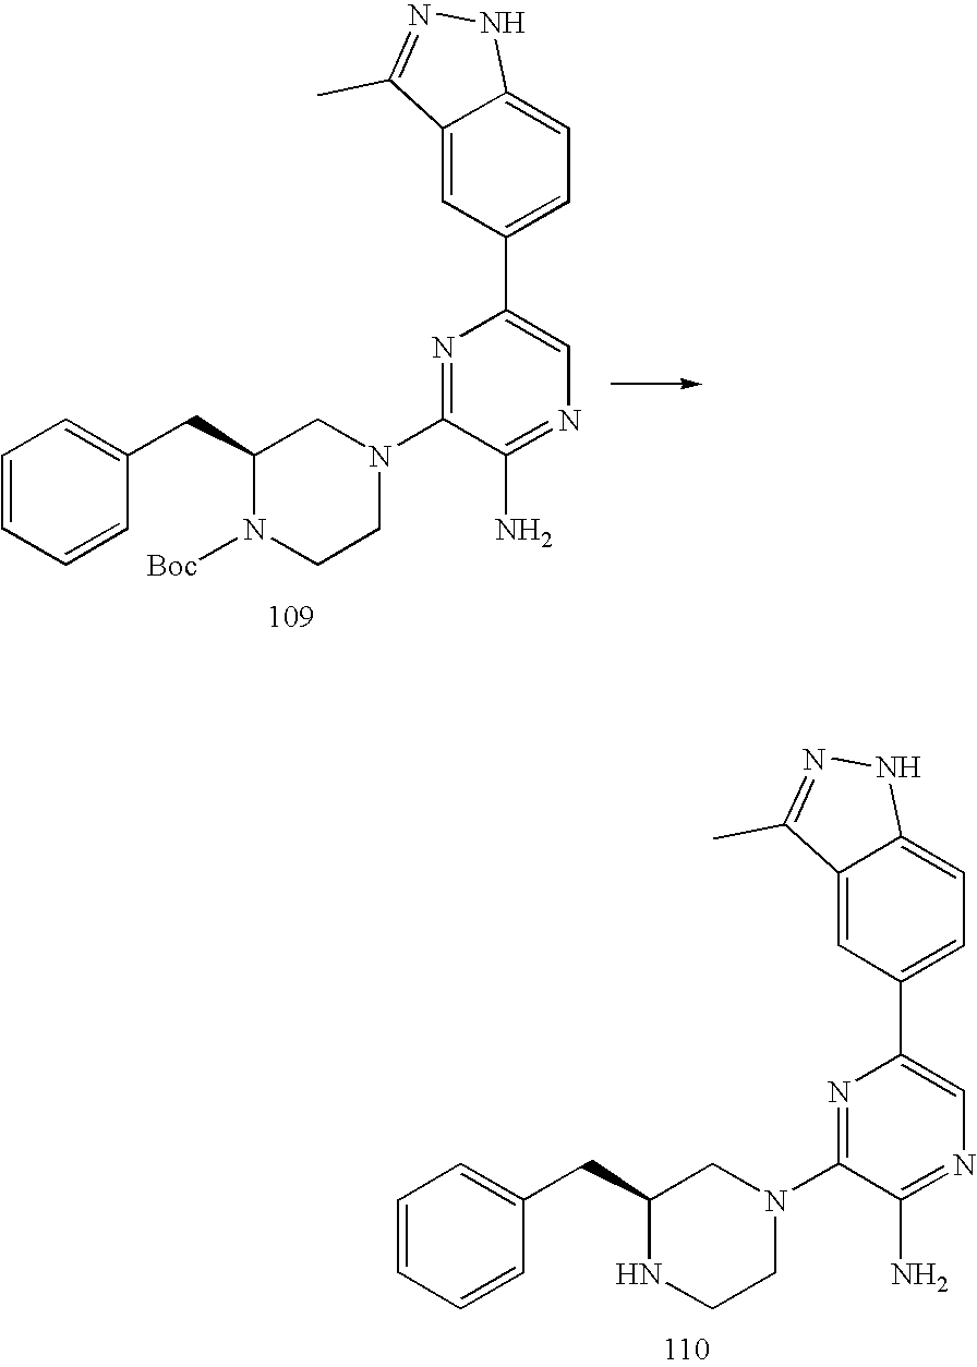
C1=CC=CC(CC2N([Boc])CCN(C3=NC(C4=CC=C5C(=C4)C(C)=NN5)=CN=C3N)C2)=C1.C1=CC=CC(CC2NCCN(C3=NC(C4=CC=C5C(=C4)C(C)=NN5)=CN=C3N)C2)=C1
